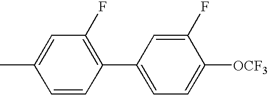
C1=CC(C2=CC=C([OCF3])C(F)=C2)=C(F)C=C1C
